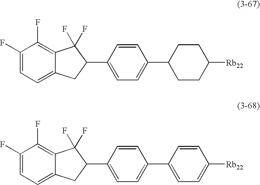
C1(F)=CC=C2C(=C1F)C(F)(F)C(C1=CC=C(C3CCC([Rb22])CC3)C=C1)C2.C1(F)=CC=C2C(=C1F)C(F)(F)C(C1=CC=C(C3=CC=C([Rb22])C=C3)C=C1)C2
